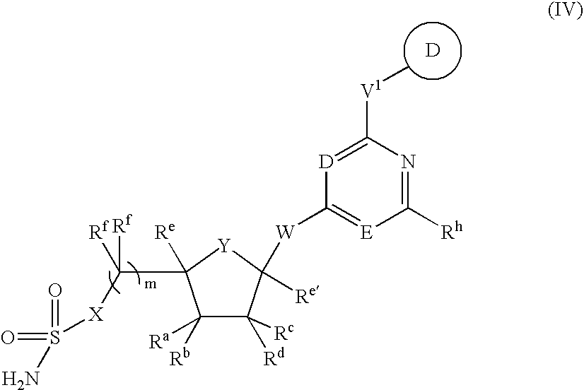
C1([Rb])([Ra])C([Rc])([Rd])C([Re])([W]C2=[E]C([Rh])=NC([V1]C)=[D]2)[Y]C1(C([Rf])([X]S(=O)(=O)N)[Rf])[Re].[D]
